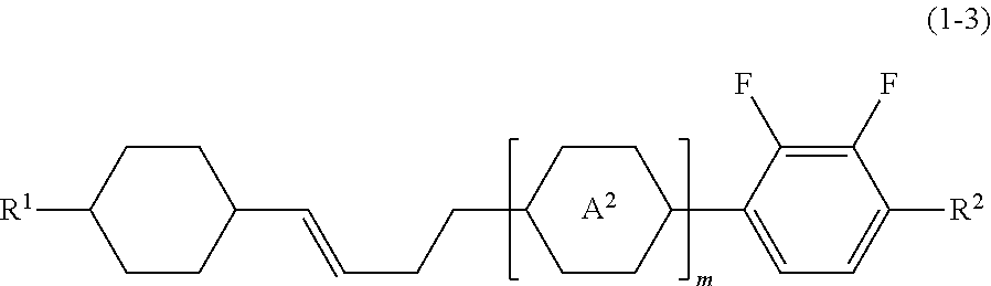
C1CC(C=CCCC2CCC(C3=CC=C([R2])C(F)=C3F)CC2)CCC1[R1].[A2]
